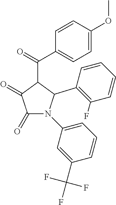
C1(=O)C(=O)C(C(C2=CC=C(OC)C=C2)=O)C(C2=C(F)C=CC=C2)N1C1=CC=CC(C(F)(F)F)=C1
